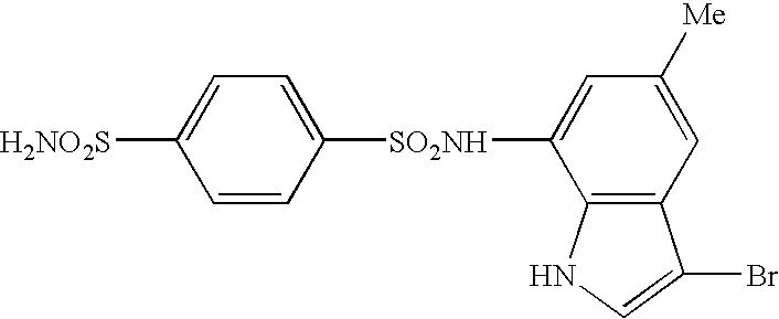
C1=CC([SO2NH]C2=CC([Me])=CC3=C2NC=C3Br)=CC=C1[H2NO2S]
